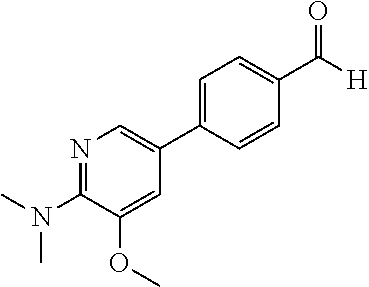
C1(N(C)C)=NC=C(C2=CC=C(C([H])=O)C=C2)C=C1OC
